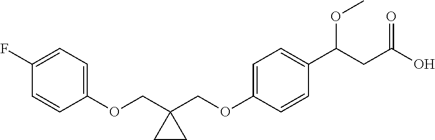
C1(OCC2(COC3=CC=C(C(CC(O)=O)OC)C=C3)CC2)=CC=C(F)C=C1
